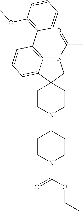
N1(C(=O)C)C2=C(C3=C(OC)C=CC=C3)C=CC=C2C2(C1)CCN(C1CCN(C(OCC)=O)CC1)CC2
